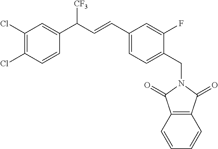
C1(CN2C(=O)C3=C(C2=O)C=CC=C3)=CC=C(C=CC(C2=CC(Cl)=C(Cl)C=C2)[CF3])C=C1F
